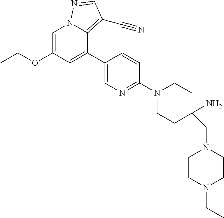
C1=C(OCC)C=C(C2=CN=C(N3CCC(N)(CN4CCN(CC)CC4)CC3)C=C2)C2=C(C#N)C=NN12
